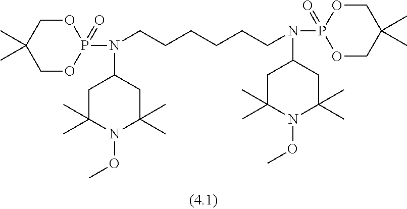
C1OP(N(CCCCCCN(P2(=O)OCC(C)(C)CO2)C2CC(C)(C)N(OC)C(C)(C)C2)C2CC(C)(C)N(OC)C(C)(C)C2)(=O)OCC1(C)C
